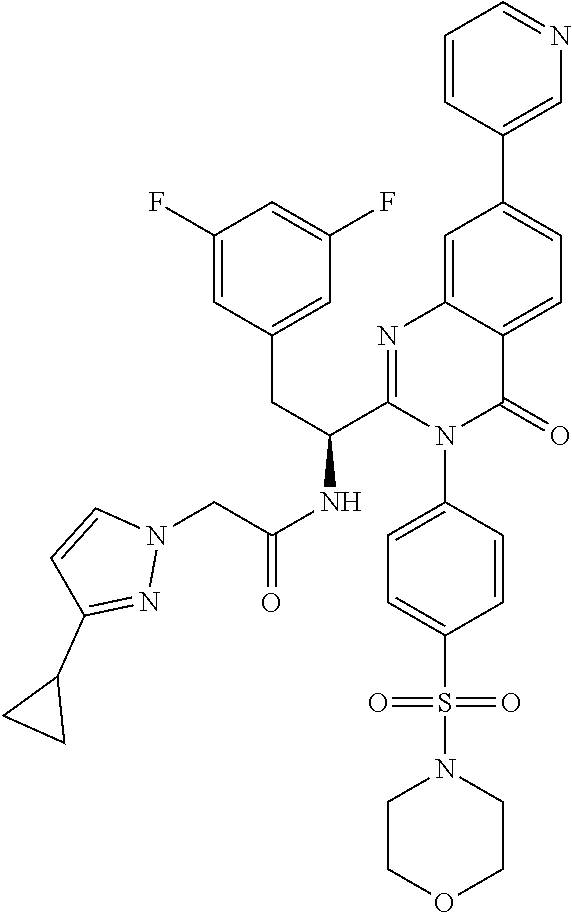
N1(CC(NC(C2=NC3=CC(C4=CN=CC=C4)=CC=C3C(=O)N2C2=CC=C(S(=O)(=O)N3CCOCC3)C=C2)CC2=CC(F)=CC(F)=C2)=O)N=C(C2CC2)C=C1
